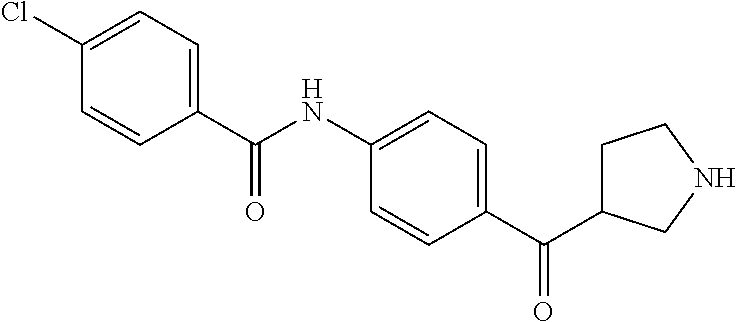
C1(Cl)=CC=C(C(=O)NC2=CC=C(C(C3CCNC3)=O)C=C2)C=C1
